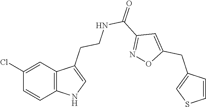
C1(Cl)=CC2=C(C=C1)NC=C2CCNC(=O)C1=NOC(CC2=CSC=C2)=C1
